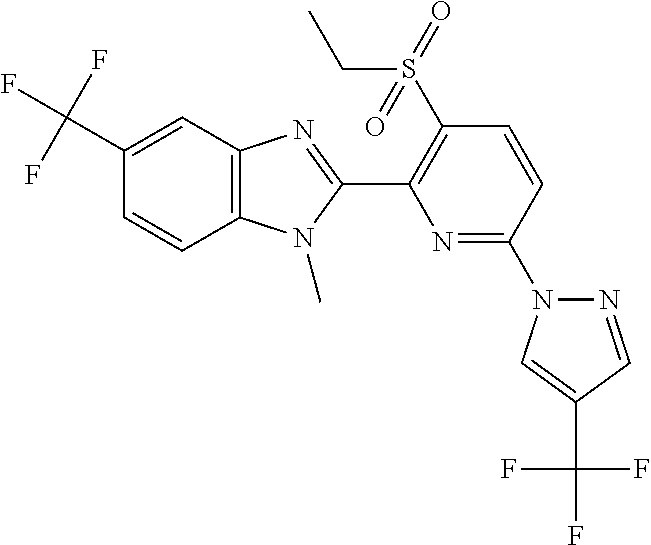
C12=C(C=C(C(F)(F)F)C=C1)N=C(C1=C(S(CC)(=O)=O)C=CC(N3N=CC(C(F)(F)F)=C3)=N1)N2C
